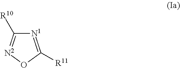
[N1]1=C([R11])O[N2]=C1[R10]
